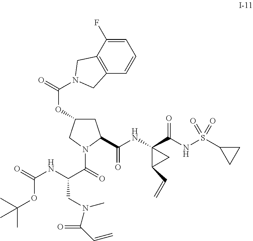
C(OC1CC(C(NC2(C(NS(C3CC3)(=O)=O)=O)C(C=C)C2)=O)N(C(C(NC(=O)OC(C)(C)C)CN(C)C(C=C)=O)=O)C1)(N1CC2=C(C=CC=C2F)C1)=O
